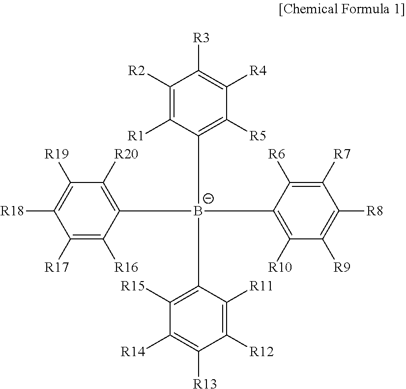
C1([R2])=C([R1])C([B-](C2=C([R15])C([R14])=C([R13])C([R12])=C2[R11])(C2=C([R10])C([R9])=C([R8])C([R7])=C2[R6])C2=C([R20])C([R19])=C([R18])C([R17])=C2[R16])=C([R5])C([R4])=C1[R3]
